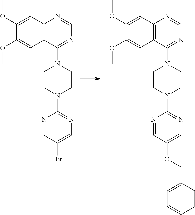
C12=C(C(N3CCN(C4=NC=C(Br)C=N4)CC3)=NC=N1)C=C(OC)C(OC)=C2.C12=C(C(N3CCN(C4=NC=C(OCC5=CC=CC=C5)C=N4)CC3)=NC=N1)C=C(OC)C(OC)=C2
